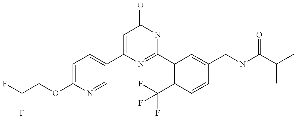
C1(C2=CC=C(OCC(F)F)N=C2)=CC(=O)NC(C2=C(C(F)(F)F)C=CC(CNC(C(C)C)=O)=C2)=N1
